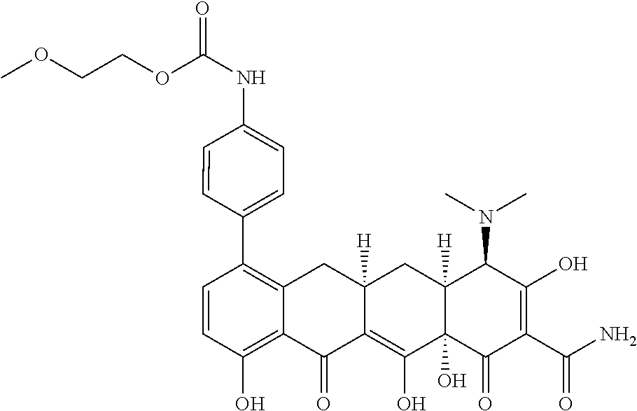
C1=CC(O)=C2C(=C1C1=CC=C(NC(OCCOC)=O)C=C1)CC1([H])C(=C(O)C3(O)C([H])(C1)C(N(C)C)C(O)=C(C(N)=O)C3=O)C2=O
